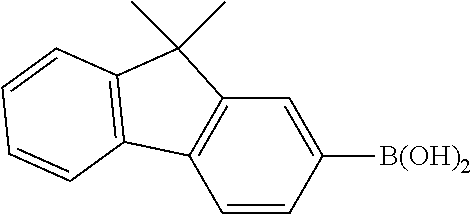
C1=C([B(OH)2])C=CC2=C1C(C)(C)C1=C2C=CC=C1
